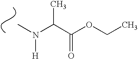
CN(C(C(OCC)=O)C)[H]
